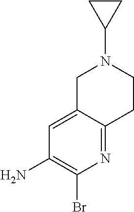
C1=C2C(=NC(Br)=C1N)CCN(C1CC1)C2
